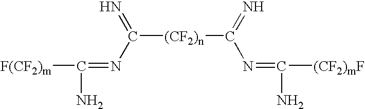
[F(CF2)m]C(=NC([(CF2)n]C(N=C([(CF2)mF])N)=N)=N)N
